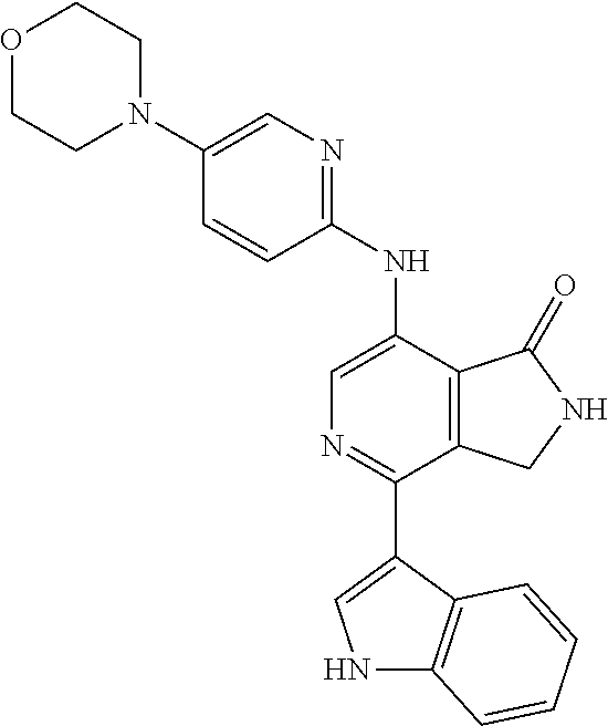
O1CCN(C2=CN=C(NC3=CN=C(C4=CNC5=C4C=CC=C5)C4=C3C(=O)NC4)C=C2)CC1
